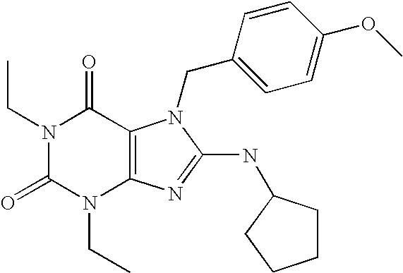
N1(CC)C(=O)N(CC)C2=C(C1=O)N(CC1=CC=C(OC)C=C1)C(NC1CCCC1)=N2
